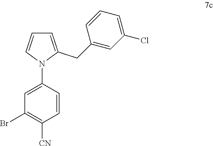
C1=C(N2C=CC=C2CC2=CC(Cl)=CC=C2)C=CC([CN])=C1Br
